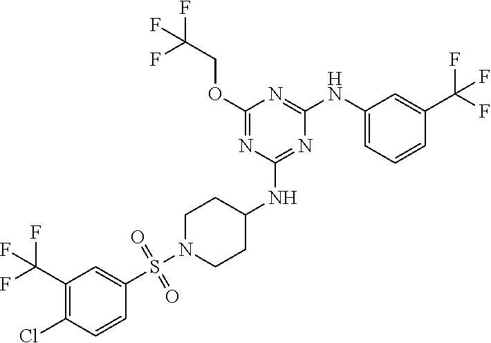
C1(C(F)(F)F)=C(Cl)C=CC(S(N2CCC(NC3=NC(NC4=CC=CC(C(F)(F)F)=C4)=NC(OCC(F)(F)F)=N3)CC2)(=O)=O)=C1
